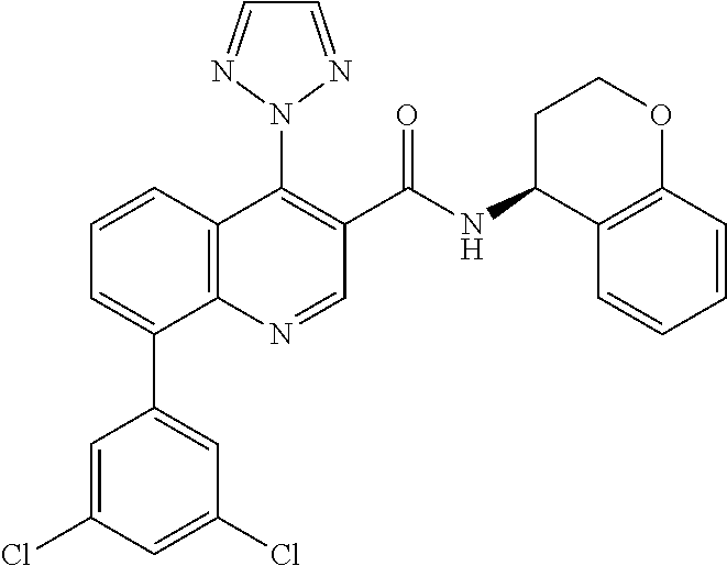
C1=C(Cl)C=C(Cl)C=C1C1=CC=CC2=C1N=CC(C(NC1C3=C(OCC1)C=CC=C3)=O)=C2N1N=CC=N1
